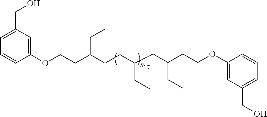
C1=C(CO)C=C(OCCC(CCC(CC(CCOC2=CC(CO)=CC=C2)CC)CC)CC)C=C1
